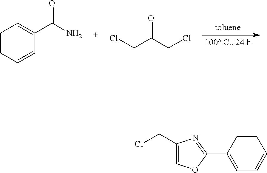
C1=CC=CC(C(N)=O)=C1.ClCC(CCl)=O.C1(CCl)=COC(C2=CC=CC=C2)=N1
